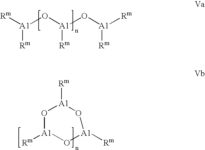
[Rm][A1](O[A1](O[A1]([Rm])[Rm])[Rm])[Rm].[Rm][A1]1O[A1]([Rm])O[A1]([Rm])O1
